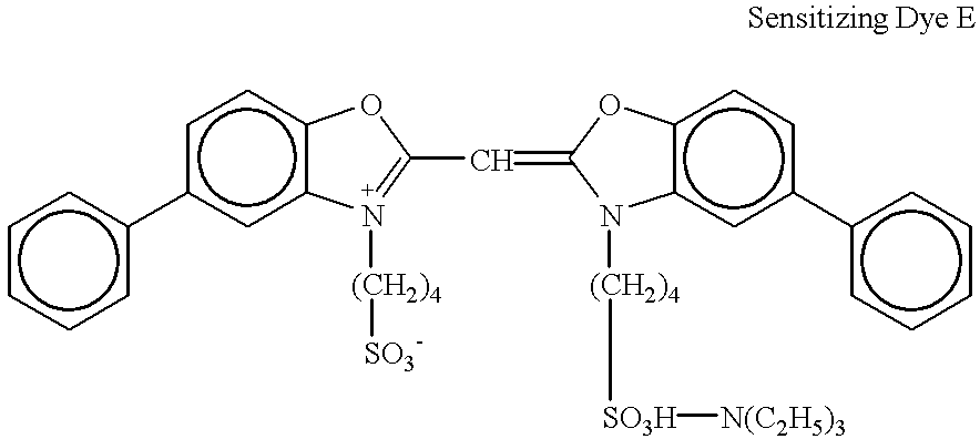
c1c(-c2ccccc2)cc2c(c1)OC(C=C1N([(CH2)4][SO3H][N(C2H5)3])c3c(ccc(-c4ccccc4)c3)O1)=N2[(CH2)4][SO3-]
